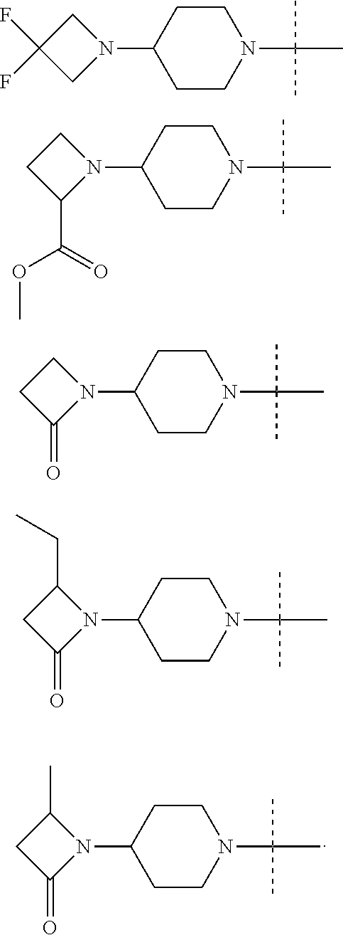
C1CN(C(C)(C)C)CCC1N1C(C)CC1=O.C1CN(C(C)(C)C)CCC1N1CC(F)(F)C1.C1CN(C(C)(C)C)CCC1N1CCC1C(OC)=O.C1CN(C(C)(C)C)CCC1N1CCC1=O.C1CN(C(C)(C)C)CCC1N1C(CC)CC1=O
